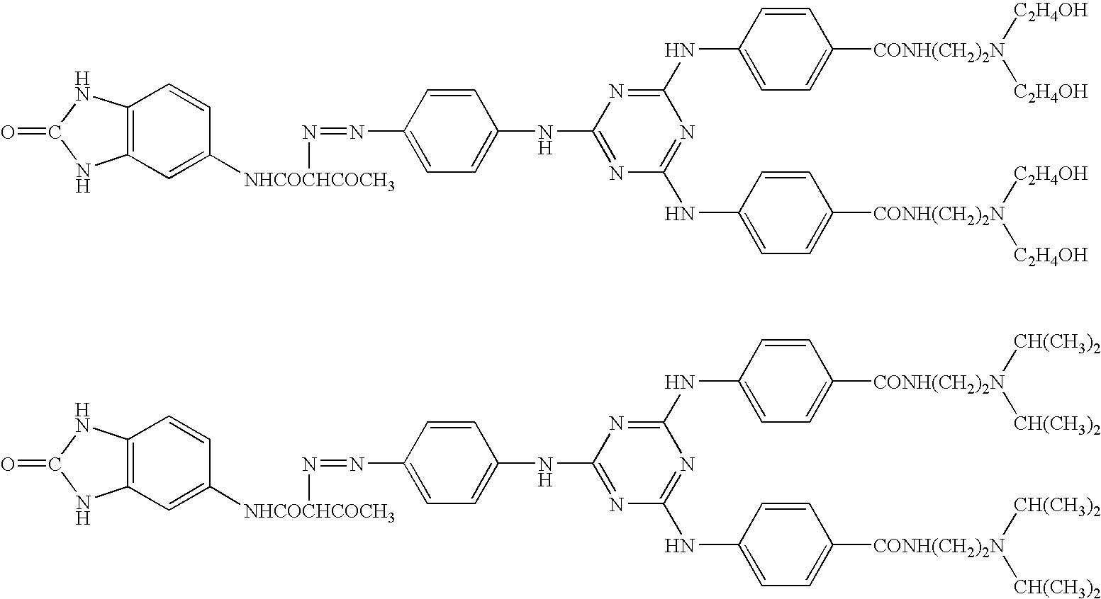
C12=C(C=C([NHCOCHCOCH3]N=NC3=CC=C(NC4=NC(NC5=CC=C([CONH(CH2)2N]([C2H4OH])[C2H4OH])C=C5)=NC(NC5=CC=C([CONH(CH2)2N]([C2H4OH])[C2H4OH])C=C5)=N4)C=C3)C=C1)NC(=O)N2.C12=C(C=C([NHCOCHCOCH3]N=NC3=CC=C(NC4=NC(NC5=CC=C([CONH(CH2)2N]([CH(CH3)2])[CH(CH3)2])C=C5)=NC(NC5=CC=C([CONH(CH2)2N]([CH(CH3)2])[CH(CH3)2])C=C5)=N4)C=C3)C=C1)NC(=O)N2
